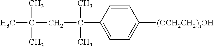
C1=CC(C(CC(C)(C)C)(C)C)=CC=C1[(OCH2CH2)xOH]
